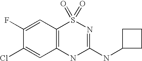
C1=C(F)C(Cl)=CC2=C1S(=O)(=O)N=C(NC1CCC1)N2
